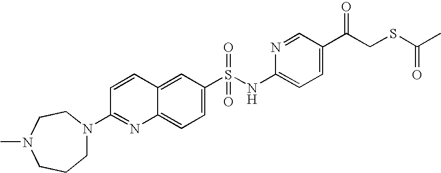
C12=CC(S(NC3=CC=C(C(CSC(C)=O)=O)C=N3)(=O)=O)=CC=C1N=C(N1CCCN(C)CC1)C=C2
